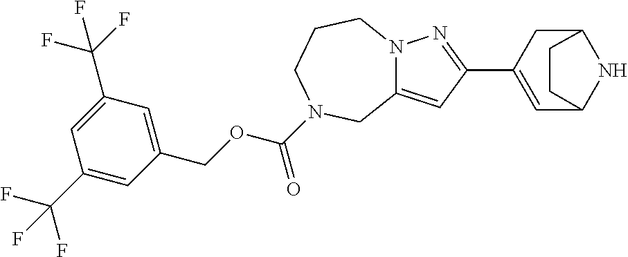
C12=CC(C3=CC4NC(C3)CC4)=NN1CCCN(C(OCC1=CC(C(F)(F)F)=CC(C(F)(F)F)=C1)=O)C2
